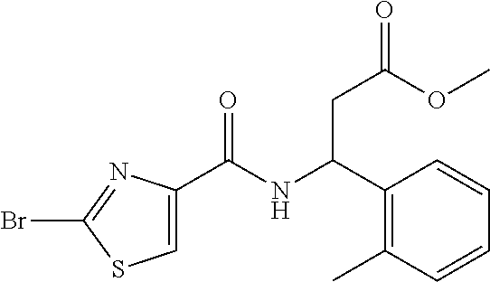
C1=C(C(NC(C2=C(C)C=CC=C2)CC(=O)OC)=O)N=C(Br)S1
